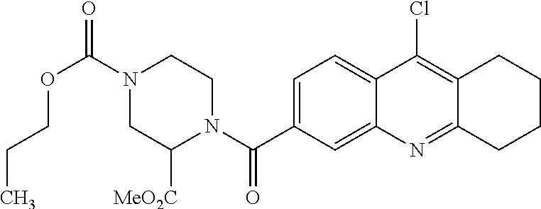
N1(C(OCCC)=O)CC([MeO2C])N(C(=O)C2=CC=C3C(=C2)N=C2C(=C3Cl)CCCC2)CC1
